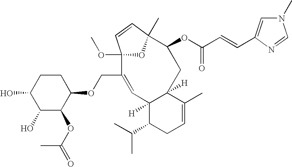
C1(O)C(OC(C)=O)C(OCC2=CC3([H])C(C(C)C)CC=C(C)C3([H])CC(OC(=O)C=CC3=CN(C)C=N3)C3(C)OC2(OC)C=C3)CCC1O
